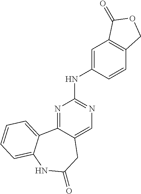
N1=C2C(=CN=C1NC1=CC3=C(C=C1)COC3=O)CC(=O)NC1=CC=CC=C21
